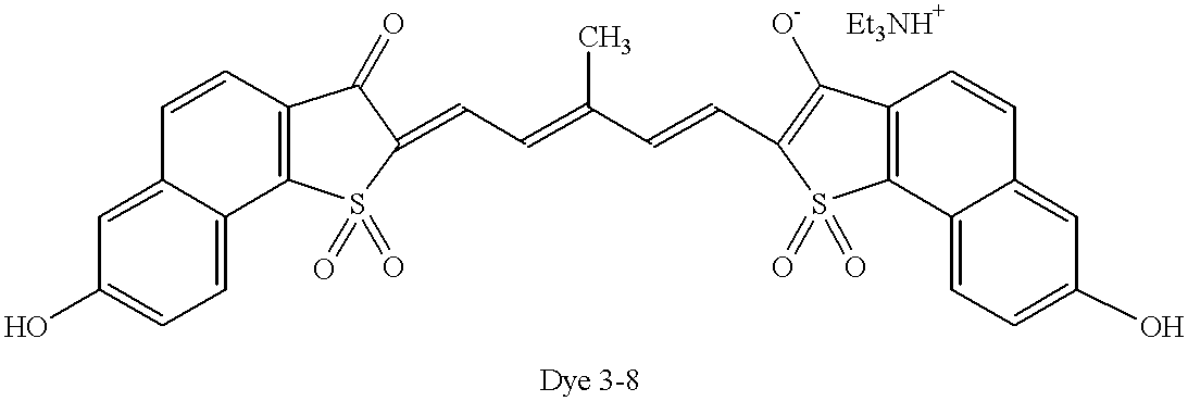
C1=CC2=C(C3=CC=C(O)C=C13)S(=O)(=O)C(=CC=C(C=CC1=C([O-])C3=C(C4=CC=C(O)C=C4C=C3)S1(=O)=O)C)C2=O
